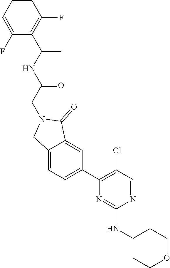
C1=CC=C(F)C(C(NC(=O)CN2CC3=CC=C(C4=C(Cl)C=NC(NC5CCOCC5)=N4)C=C3C2=O)C)=C1F
